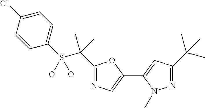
C1=C(Cl)C=CC(S(C(C2=NC=C(C3=CC(C(C)(C)C)=NN3C)O2)(C)C)(O)O)=C1
